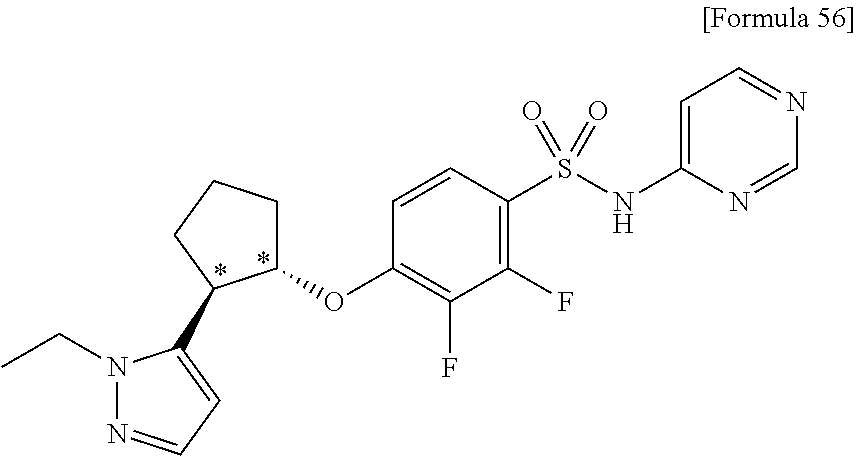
C1(OC2=C(F)C(F)=C(S(NC3=CC=NC=N3)(=O)=O)C=C2)CCCC1C1=CC=NN1CC
